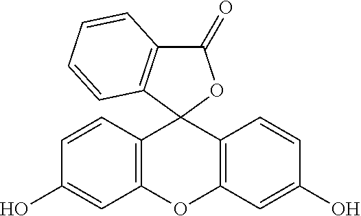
C1=CC2=C(C=C1O)OC1=C(C=CC(O)=C1)C21C2=C(C(=O)O1)C=CC=C2
